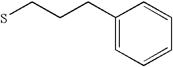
SCCCC1=CC=CC=C1
